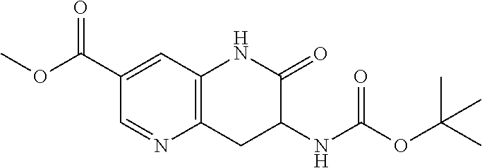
C1(C(OC)=O)=CC2=C(CC(NC(OC(C)(C)C)=O)C(=O)N2)N=C1
